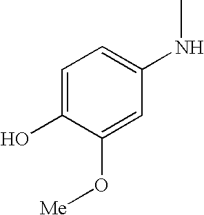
C1=C(O[Me])C(O)=CC=C1NC
